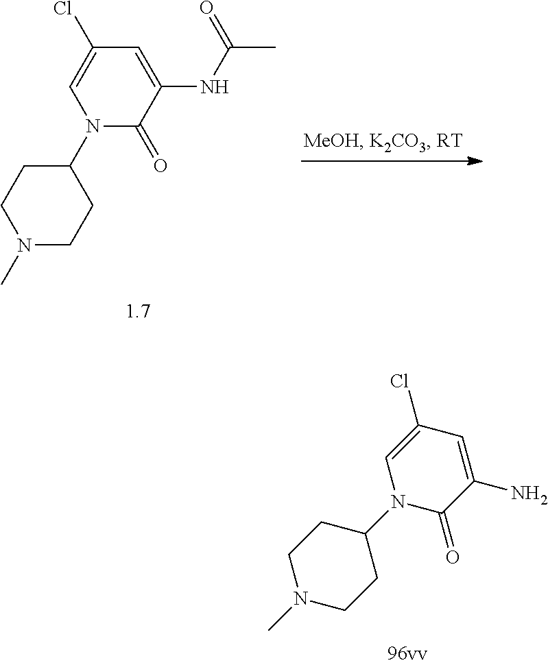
N1(C2CCN(C)CC2)C(=O)C(NC(C)=O)=CC(Cl)=C1.N1(C2CCN(C)CC2)C(=O)C(N)=CC(Cl)=C1
